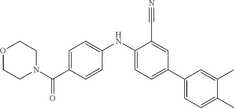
O1CCN(C(C2=CC=C(NC3=CC=C(C4=CC=C(C)C(C)=C4)C=C3C#N)C=C2)=O)CC1
